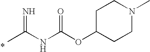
CC(NC(OC1CCN(C)CC1)=O)=N
